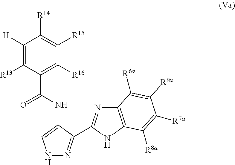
C12=C(NC(C3=NNC=C3NC(C3=C([R16])C([R15])=C([R14])C([H])=C3[R13])=O)=N1)C([R8a])=C([R7a])C([R9a])=C2[R6a]
